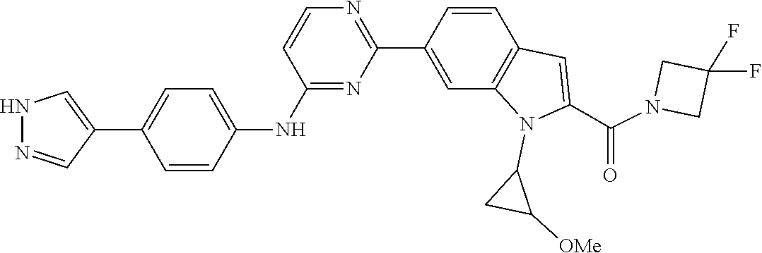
C1(F)(F)CN(C(C2=CC3=C(C=C(C4=NC=CC(NC5=CC=C(C6=CNN=C6)C=C5)=N4)C=C3)N2C2CC2[OMe])=O)C1
